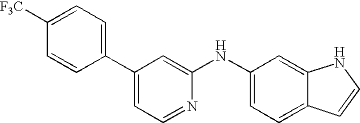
C1(C2=CC=NC(NC3=CC=C4C(=C3)NC=C4)=C2)=CC=C([F3C])C=C1
